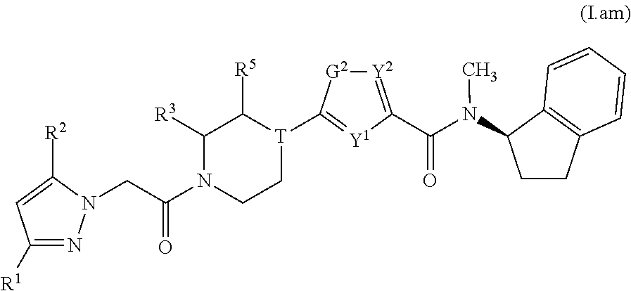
C1([R1])=NN(CC(N2CC[T](C3=[Y1]C(C(N(C4CCC5=C4C=CC=C5)C)=O)=[Y2][G2]3)C([R5])C2[R3])=O)C([R2])=C1
